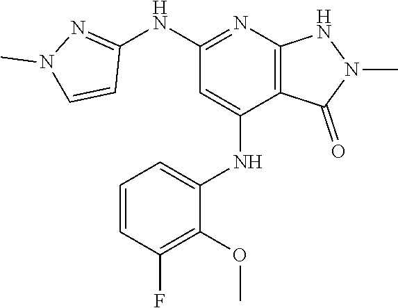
N(C1=NC2=C(C(NC3=CC=CC(F)=C3OC)=C1)C(=O)N(C)N2)C1=NN(C)C=C1
